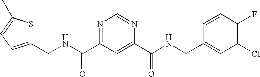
N(C(=O)C1=NC=NC(C(=O)NCC2=CC(Cl)=C(F)C=C2)=C1)CC1=CC=C(C)S1
